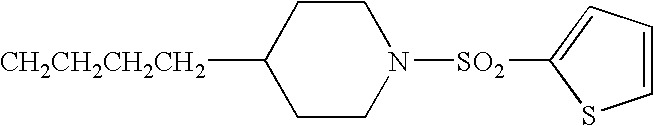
[CH2CH2CH2CH2]C1CCN([SO2]C2=CC=CS2)CC1
